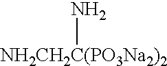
[NH2CH2C(PO3Na2)2]N
